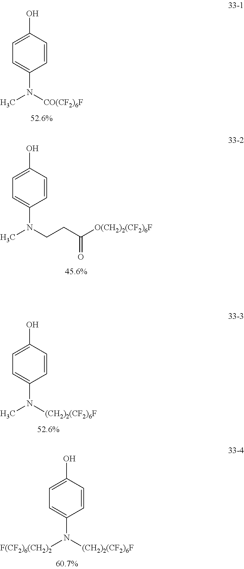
C1=CC(O)=CC=C1N(C)[CO(CF2)6F].C1=CC(O)=CC=C1N(C)CCC([O(CH2)2(CF2)6F])=O.C1=CC(O)=CC=C1N(C)[(CH2)2(CF2)6F].C1=CC(O)=CC=C1N([F(CF2)6(CH2)2])[(CH2)2(CF2)6F]
